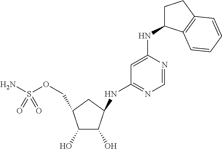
C1(O)C(COS(N)(=O)=O)CC(NC2=NC=NC(NC3CCC4=C3C=CC=C4)=C2)C1O
